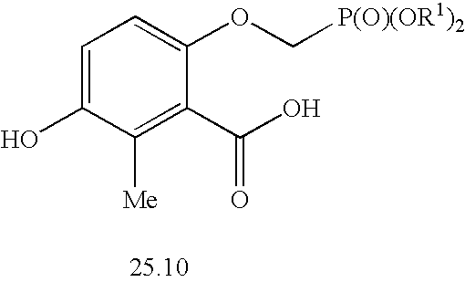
C1=C(O)C([Me])=C(C(O)=O)C(OC[P(O)(OR1)2])=C1
